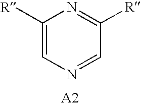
C1([R])=CN=CC([R])=N1
